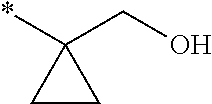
C1(*)(CO)CC1
